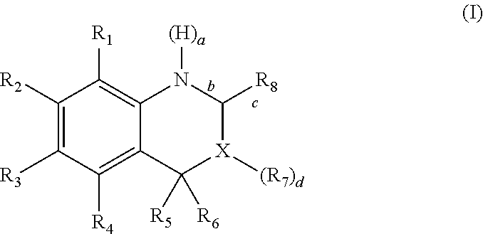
C1([R2])=C([R3])C([R4])=C2C(=C1[R1])N([(H)a])C([R8])[X]([(R7)d])C2([R5])[R6]
